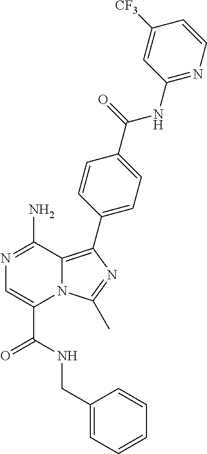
N1=C(N)C2=C(C3=CC=C(C(=O)NC4=NC=CC([CF3])=C4)C=C3)N=C(C)N2C(C(=O)NCC2=CC=CC=C2)=C1
